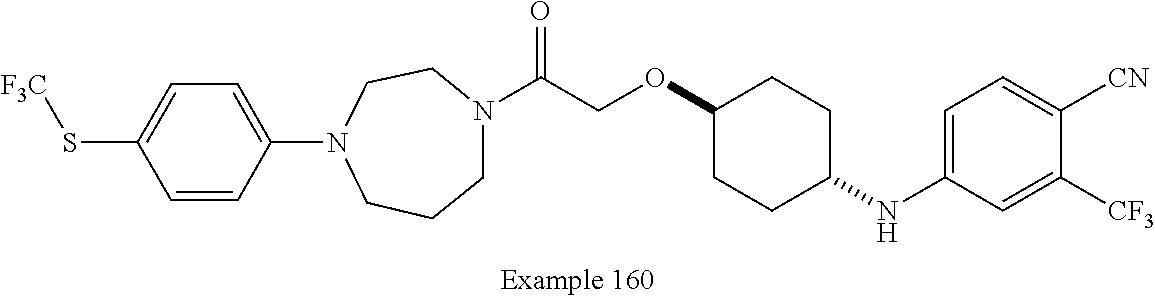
C1N(C(COC2CCC(NC3=CC=C([CN])C([CF3])=C3)CC2)=O)CCN(C2=CC=C(S[F3C])C=C2)CC1
